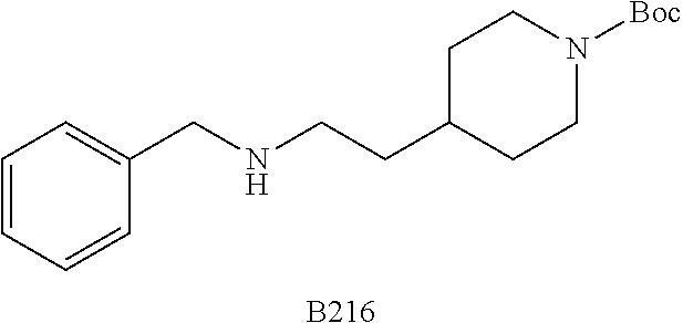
C1=CC=CC(CNCCC2CCN([Boc])CC2)=C1.[B216]
